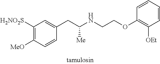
C1([H2NO2S])=C([MeO])C=CC(CC(NCCOC2=C([OEt])C=CC=C2)[Me])=C1
